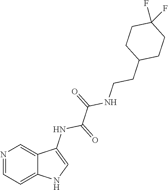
N1=CC=C2C(=C1)C(NC(=O)C(=O)NCCC1CCC(F)(F)CC1)=CN2
